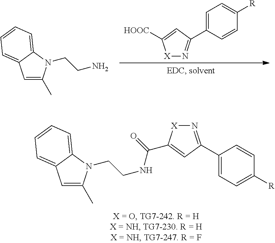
C1=C(C)N(CCN)C2=CC=CC=C12.[X]1N=C(C2=CC=C([R])C=C2)C=C1[HOOC].C1=C(C)N(CCNC(=O)C2=CC(C3=CC=C([R])C=C3)=N[X]2)C2=CC=CC=C12
